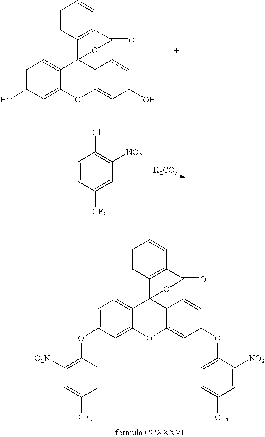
[K2CO3].C1=CC([CF3])=CC([NO2])=C1Cl.C1=C(O)C=C2C(=C1)C1(C3C(=CC(O)C=C3)O2)C2=C(C(=O)O1)C=CC=C2.C1=CC2=C(C=C1)C(=O)OC21C2=CC=C(OC3=C([O2N])C=C([CF3])C=C3)C=C2OC2=CC(OC3=CC=C([CF3])C=C3[NO2])C=CC12
